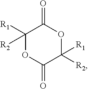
C1([R1])([R2])OC(=O)C([R2])([R1])OC1=O
